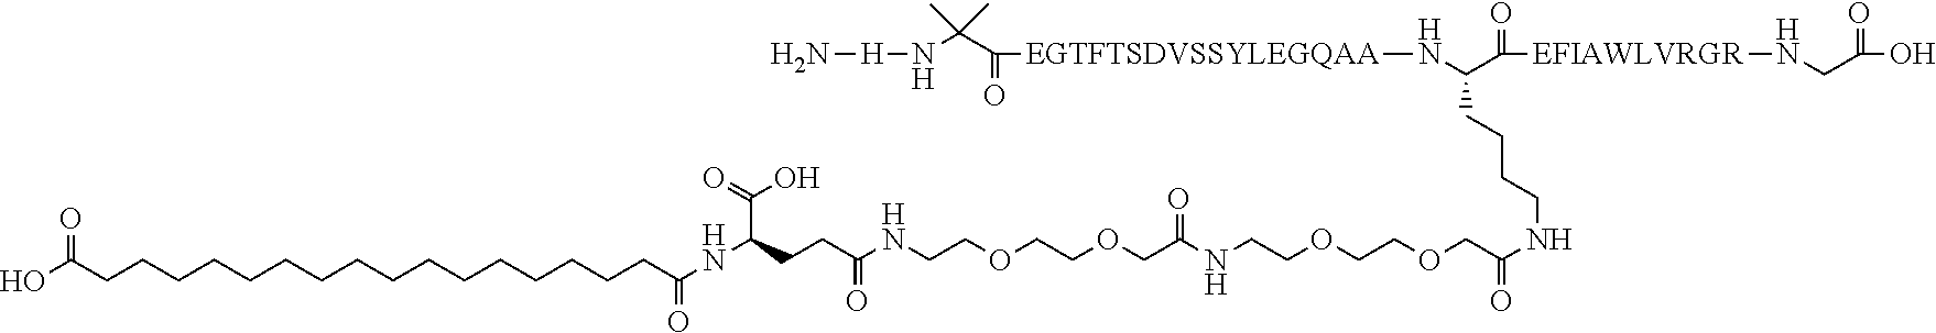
N[H]NC(C([EGTFTSDVSSYLEGQAA]NC(C([EFIAWLVRGR]NCC(O)=O)=O)CCCCNC(COCCOCCNC(COCCOCCNC(CCC(NC(CCCCCCCCCCCCCCCCC(O)=O)=O)C(=O)O)=O)=O)=O)=O)(C)C
